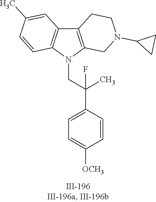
N1(CC(C2=CC=C([OCH3])C=C2)(C)F)C2=C(C3=C1C=CC(C)=C3)CCN(C1CC1)C2
